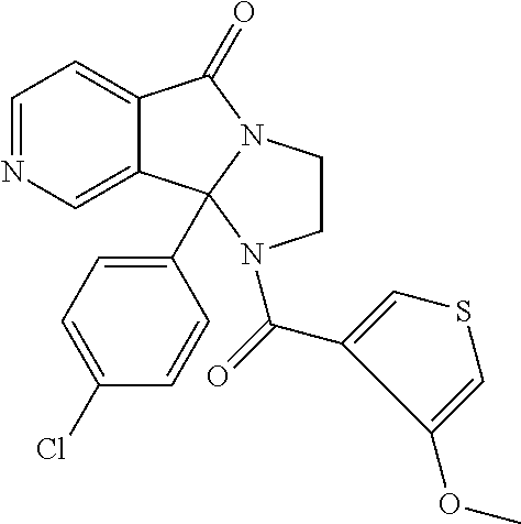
C1=NC=C2C(=C1)C(=O)N1CCN(C(C3=CSC=C3OC)=O)C21C1=CC=C(Cl)C=C1
